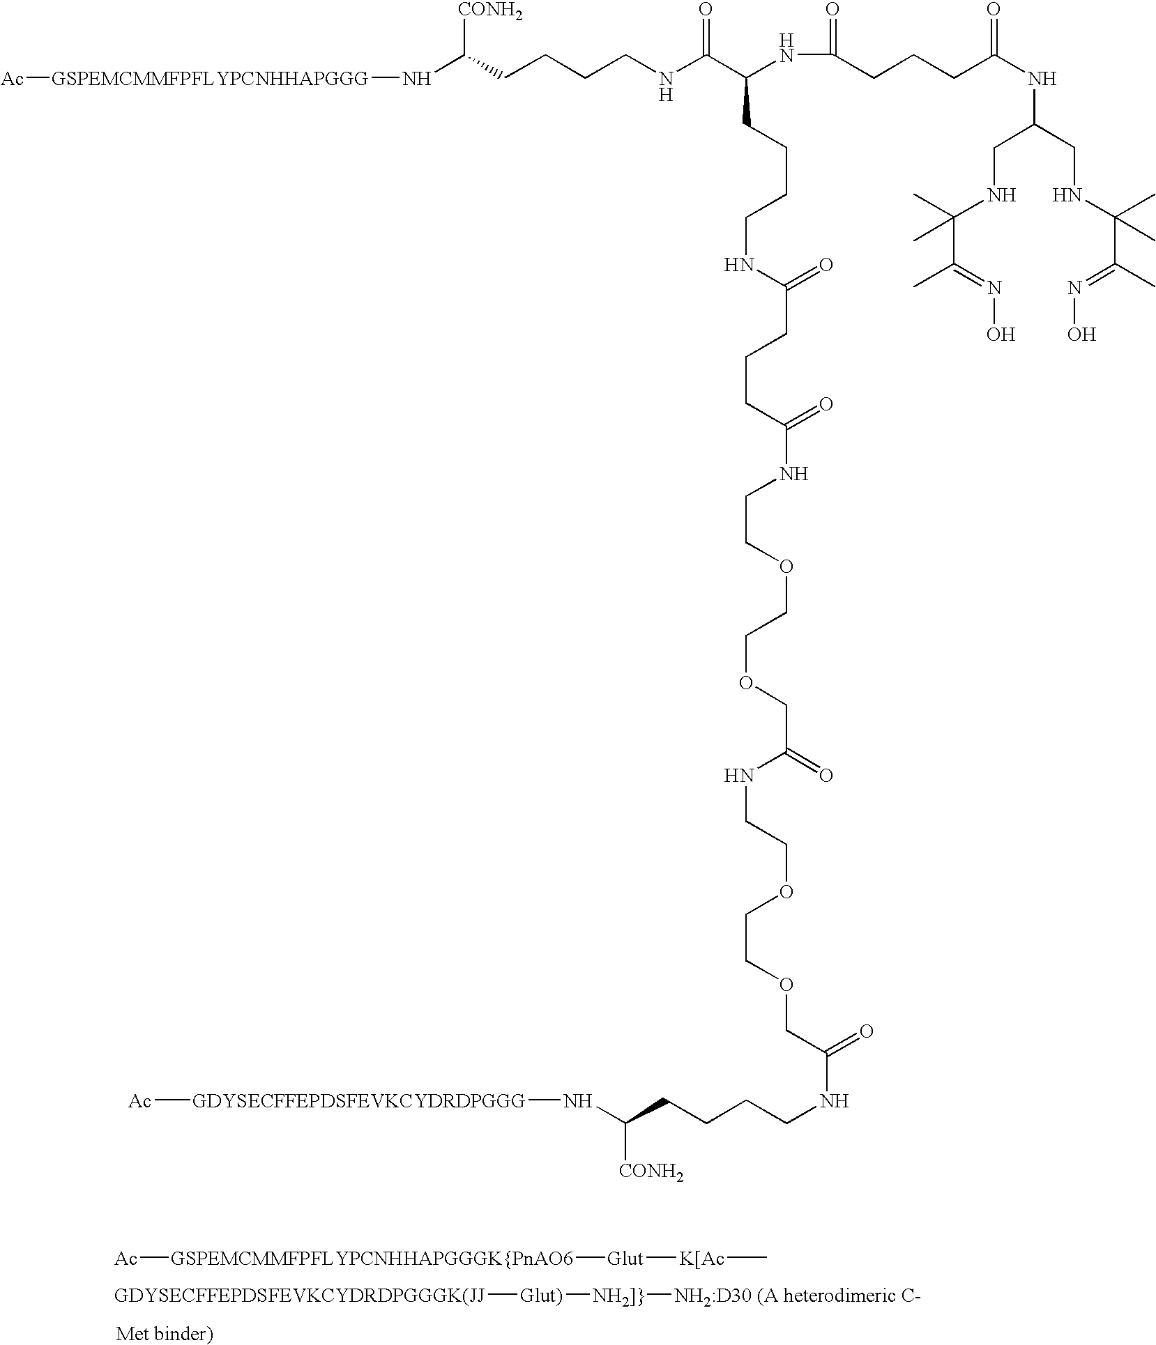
[Ac][GSPEMCMMFPFLYPCNHHAPGGGK{PnAO6][Glut][K[Ac]C.[GDYSECFFEPDSFEVKCYDRDPGGGK(JJ][Glut)][NH2]}][NH2:D30 (A heterodimeric C-].[Ac][GSPEMCMMFPFLYPCNHHAPGGG]NC(CCCCNC(=O)C(NC(CCCC(=O)NC(CNC(C(C)=NO)(C)C)CNC(C(C)=NO)(C)C)=O)CCCCNC(CCCC(NCCOCCOCC(NCCOCCOCC(NCCCCC(N[GDYSECFFEPDSFEVKCYDRDPGGG][Ac])[CONH2])=O)=O)=O)=O)[CONH2]
